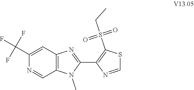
S1C=NC(C2=NC3=C(N2C)C=NC(C(F)(F)F)=C3)=C1S(=O)(=O)CC
